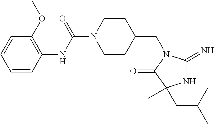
C1=CC(NC(=O)N2CCC(CN3C(=O)C(C)(CC(C)C)NC3=N)CC2)=C(OC)C=C1
